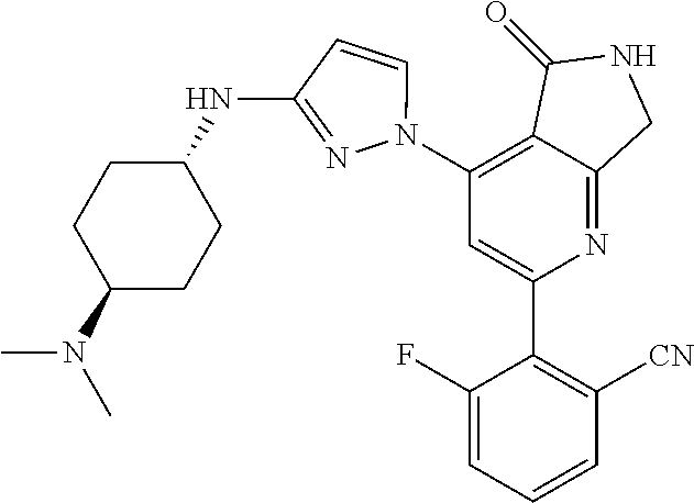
C1(N2C=CC(NC3CCC(N(C)C)CC3)=N2)=C2C(=NC(C3=C([CN])C=CC=C3F)=C1)CNC2=O
